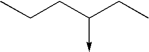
C(CC(CC)->C)C
